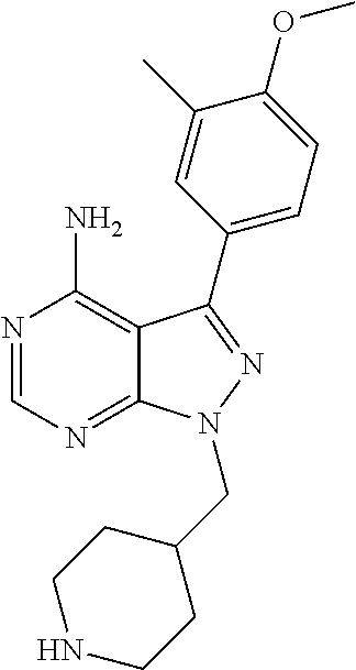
C12=NC=NC(N)=C1C(C1=CC=C(OC)C(C)=C1)=NN2CC1CCNCC1
